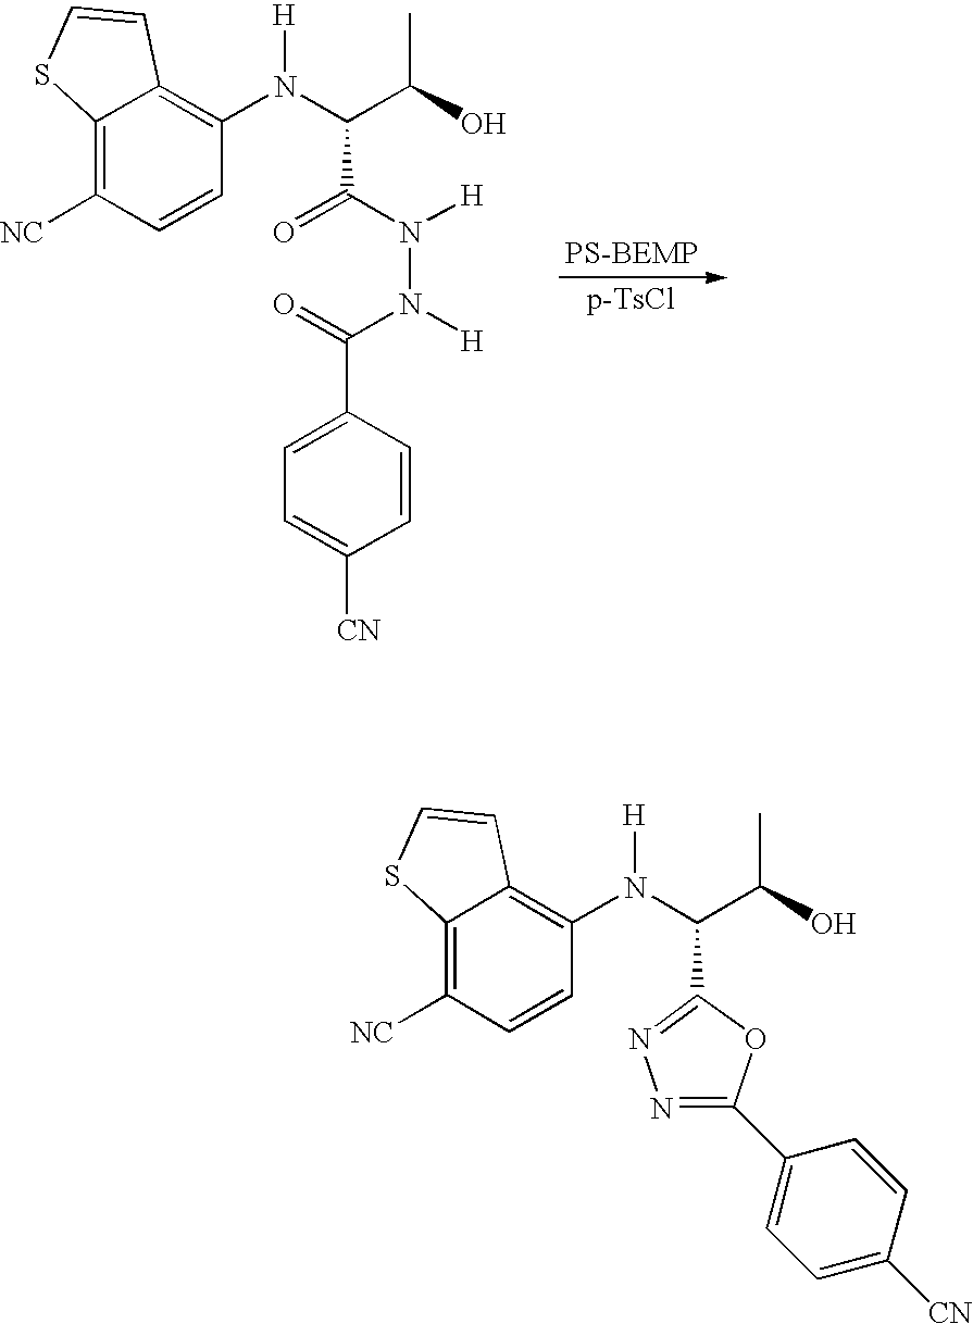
C12=C([NC])C=CC(N(C(C(O)C)C(N([H])N([H])C(=O)C3=CC=C([CN])C=C3)=O)[H])=C1C=CS2.[PS-BEMP].C12=C([NC])C=CC(N(C(C(O)C)C3=NN=C(C4=CC=C([CN])C=C4)O3)[H])=C1C=CS2
